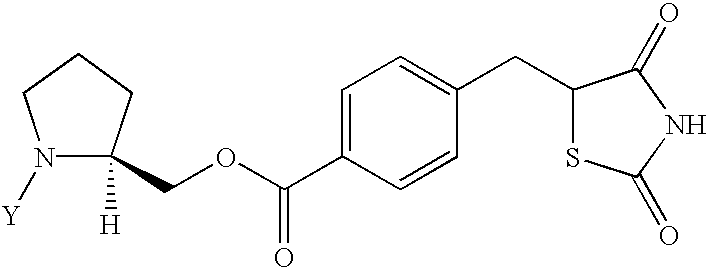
C1(C(OCC2([H])N([Y])CCC2)=O)=CC=C(CC2SC(=O)NC2=O)C=C1
